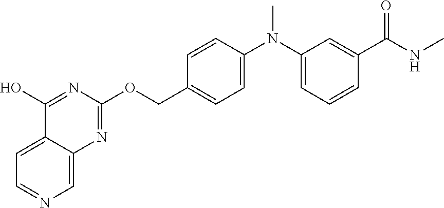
C12=CC=NC=C1N=C(OCC1=CC=C(N(C3=CC=CC(C(NC)=O)=C3)C)C=C1)N=C2O
